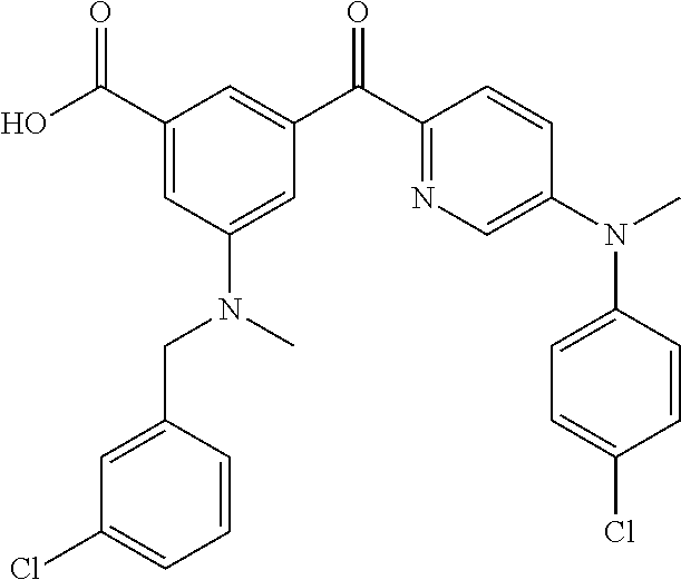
C1(C(O)=O)=CC(N(CC2=CC(Cl)=CC=C2)C)=CC(C(C2=NC=C(N(C)C3=CC=C(Cl)C=C3)C=C2)=O)=C1
